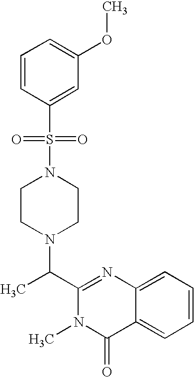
C1(C(N2CCN(S(C3=CC(OC)=CC=C3)(=O)=O)CC2)C)=NC2=CC=CC=C2C(=O)N1C
